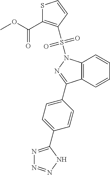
N1(S(=O)(=O)C2=C(C(OC)=O)SC=C2)N=C(C2=CC=C(C3=NN=NN3)C=C2)C2=C1C=CC=C2
